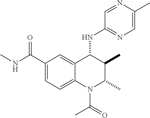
C1(C(NC)=O)=CC=C2C(=C1)C(NC1=NC=C(C)N=C1)C(C)C(C)N2C(C)=O
